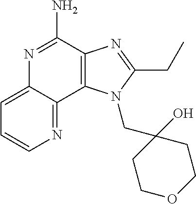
C1=CN=C2C(=C1)N=C(N)C1=C2N(CC2(O)CCOCC2)C(CC)=N1
